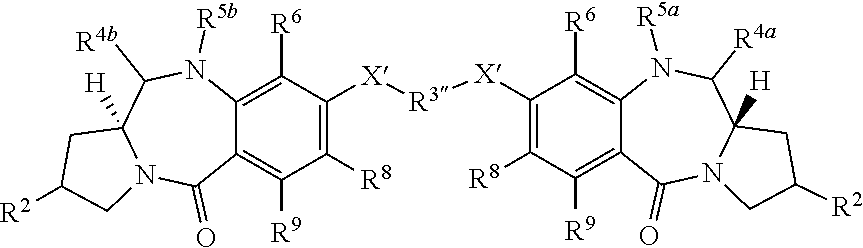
C12=C([R6])C([X][R3][X]C3=C([R8])C([R9])=C4C(=C3[R6])N([R5a])C([R4a])C3([H])N(C4=O)CC([R2])C3)=C([R8])C([R9])=C1C(=O)N1C([H])(C([R4b])N2[R5b])CC([R2])C1
